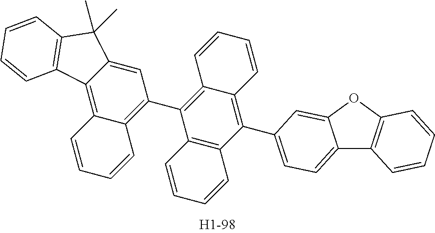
C12=CC=C(C3=C4C(=C(C5=C6C(=C7C(=C5)C(C)(C)C5=C7C=CC=C5)C=CC=C6)C5=C3C=CC=C5)C=CC=C4)C=C1OC1=C2C=CC=C1
